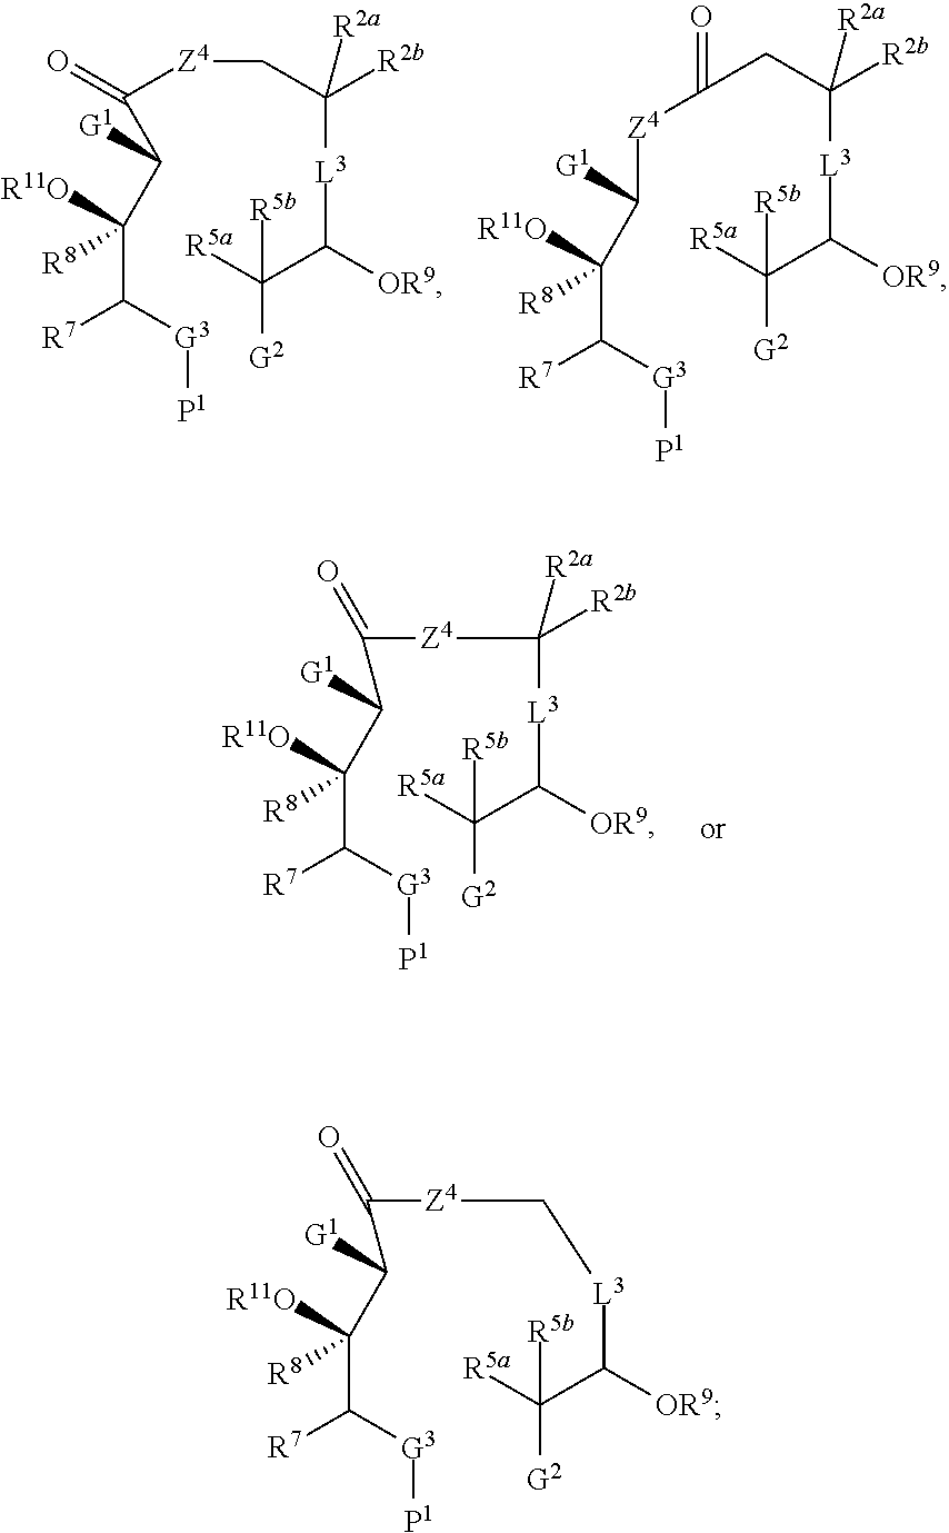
C(C([G3][P1])[R7])([R11O])([R8])C([G1])C(=O)[Z4]CC([L3]C([OR9])C([R5a])([R5b])[G2])([R2b])[R2a].C(C([G3][P1])[R7])([R11O])([R8])C([G1])[Z4]C(=O)CC([L3]C([OR9])C([R5a])([R5b])[G2])([R2b])[R2a].C(C([G3][P1])[R7])([R11O])([R8])C([G1])C(=O)[Z4]C([L3]C([OR9])C([R5a])([R5b])[G2])([R2b])[R2a].C(C([G3][P1])[R7])([R11O])([R8])C([G1])C(=O)[Z4]C[L3]C([OR9])C([R5a])([R5b])[G2]
